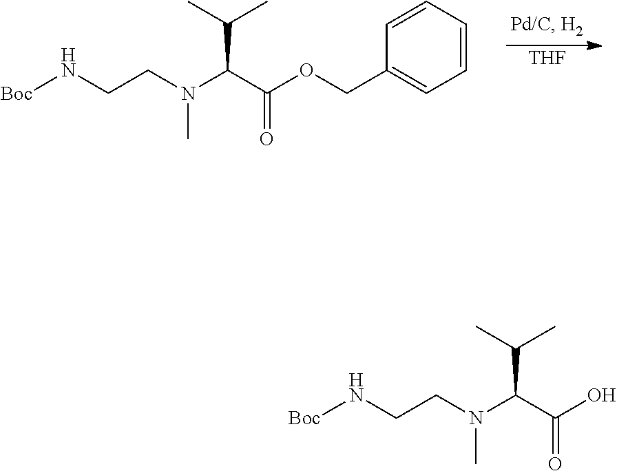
C1=CC=CC(COC(C(C(C)C)N(C)CCN[Boc])=O)=C1.[THF].OC(C(C(C)C)N(C)CCN[Boc])=O
